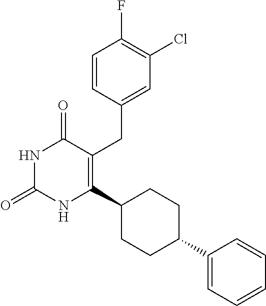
C1=CC(CC2=C(C3CCC(C4=CC=CC=C4)CC3)NC(=O)NC2=O)=CC(Cl)=C1F
